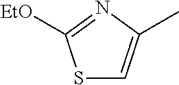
S1C=C(C)N=C1[EtO]
